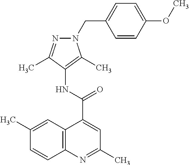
C12=C(C=C(C)C=C1)C(C(NC1=C(C)N(CC3=CC=C(OC)C=C3)N=C1C)=O)=CC(C)=N2
